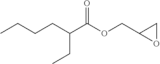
C1(COC(C(CCCC)CC)=O)OC1
